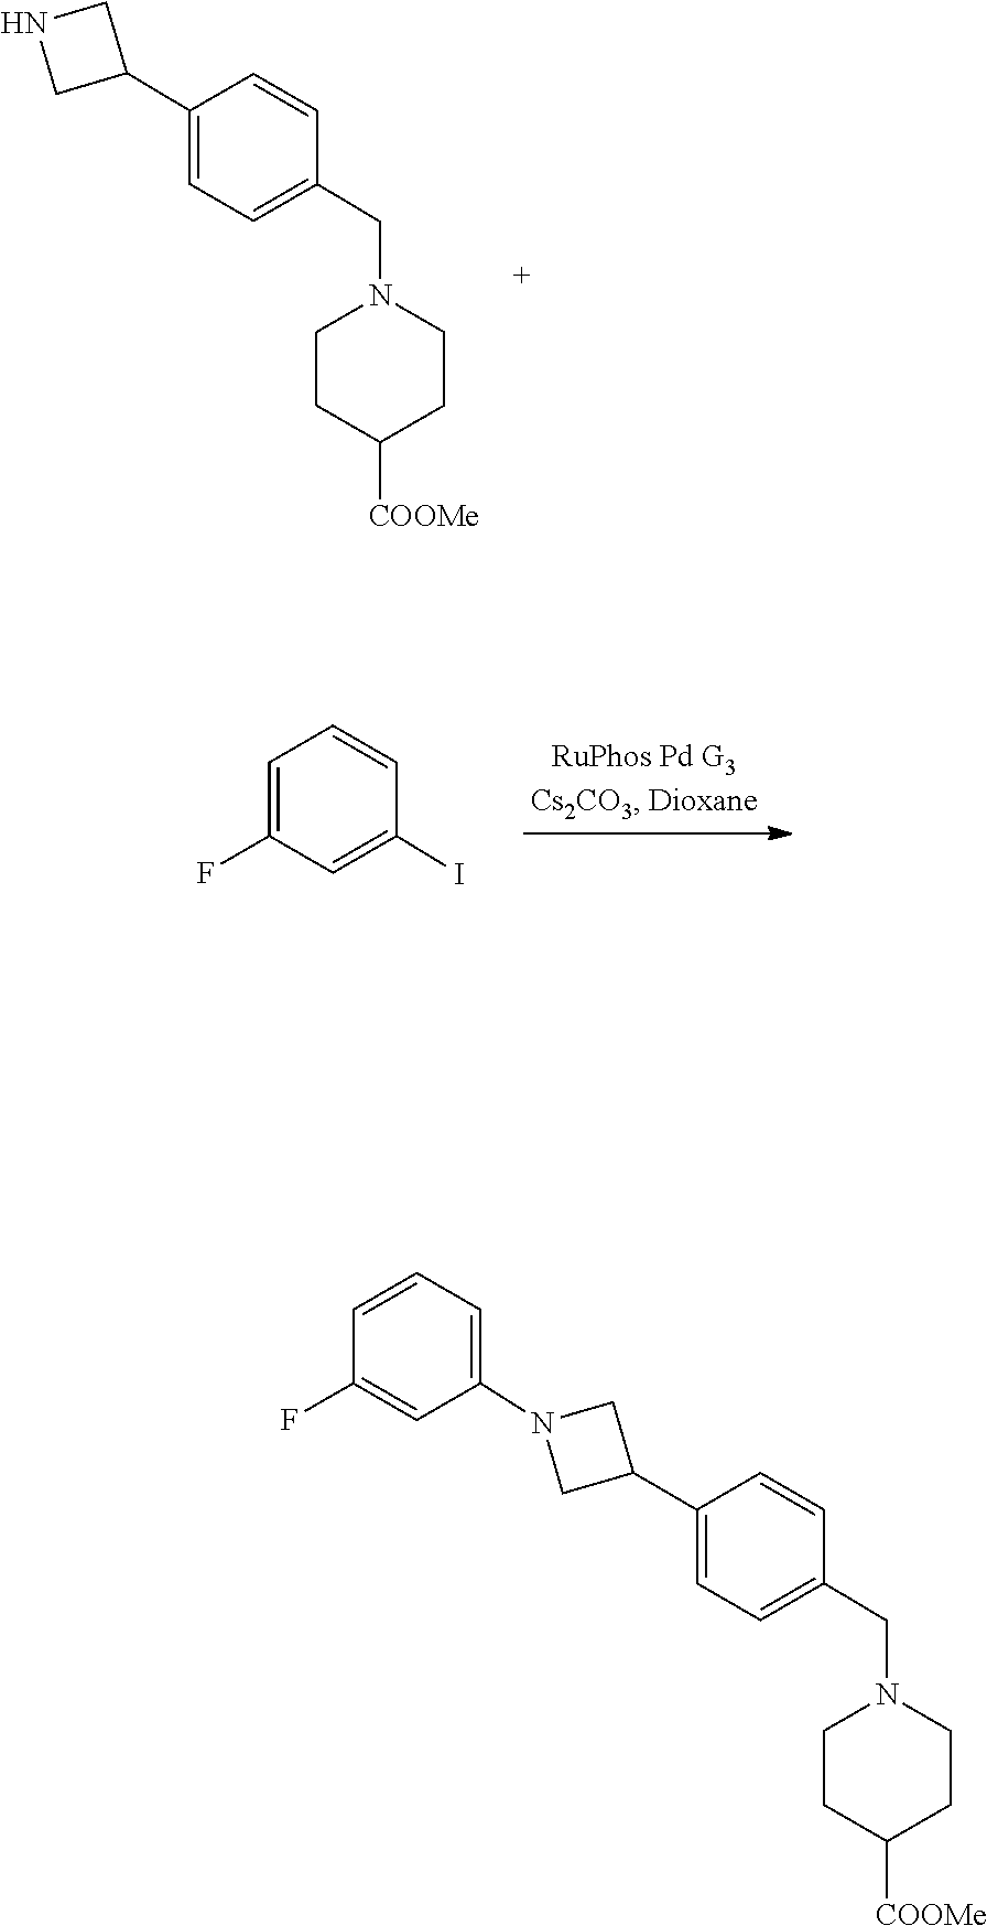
C1=CC(CN2CCC([COOMe])CC2)=CC=C1C1CNC1.C1=CC(I)=CC(F)=C1.C1=C(CN2CCC([COOMe])CC2)C=CC(C2CN(C3=CC=CC(F)=C3)C2)=C1
